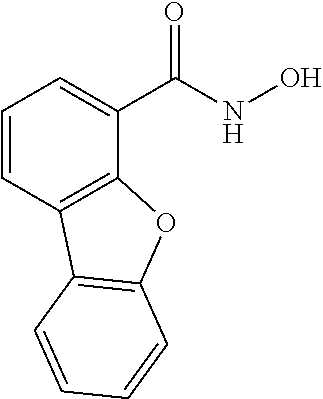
C1=CC2=C(C(C(NO)=O)=C1)OC1=C2C=CC=C1
